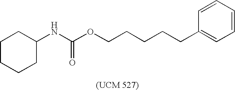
C1CCCC(NC(OCCCCCC2=CC=CC=C2)=O)C1
